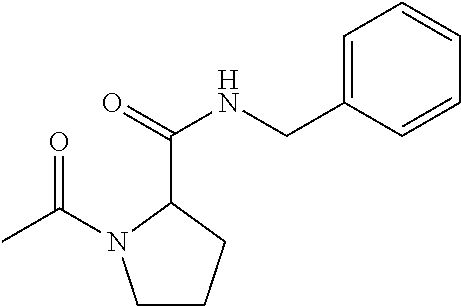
C1(C(=O)NCC2=CC=CC=C2)N(C(=O)C)CCC1
